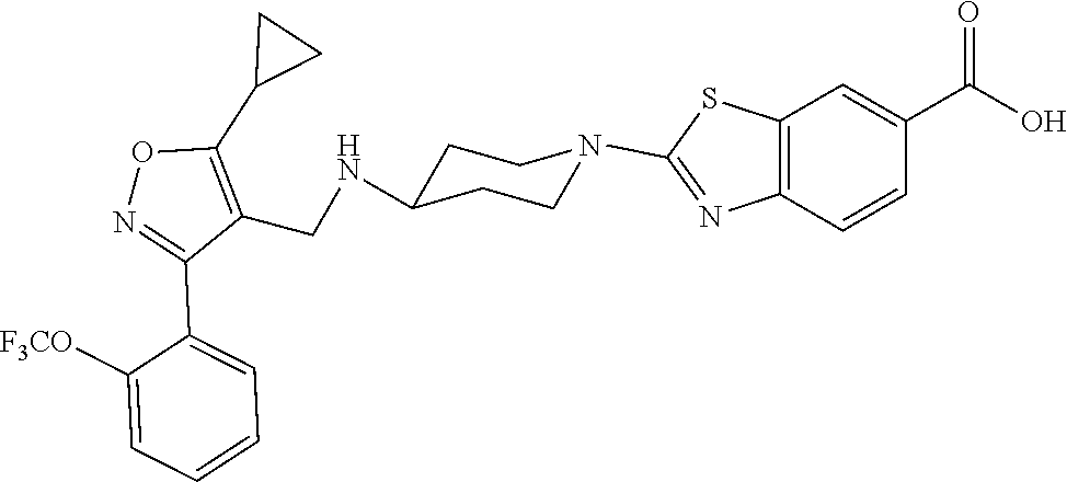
C1CC(NCC2=C(C3CC3)ON=C2C2=CC=CC=C2[F3CO])CCN1C1=NC2=C(C=C(C(O)=O)C=C2)S1
